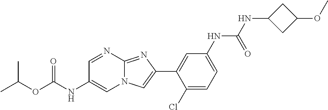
C1=NC2=NC(C3=CC(NC(NC4CC(OC)C4)=O)=CC=C3Cl)=CN2C=C1NC(OC(C)C)=O
